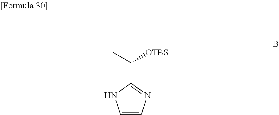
C1=CN=C(C(C)[OTBS])N1
